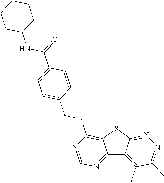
C12=NC=NC(NCC3=CC=C(C(NC4CCCCC4)=O)C=C3)=C1SC1=NN=C(C)C(C)=C21
